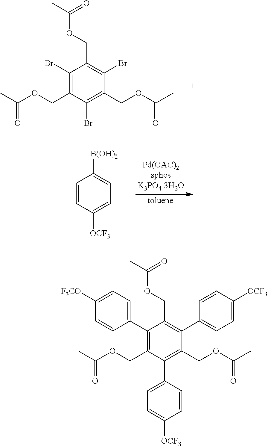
C1(Br)=C(COC(=O)C)C(Br)=C(COC(=O)C)C(Br)=C1COC(=O)C.[toluene].C1=CC([OCF3])=CC=C1[B(OH)2].C1(C2=CC=C([F3CO])C=C2)=C(COC(=O)C)C(C2=CC=C([OCF3])C=C2)=C(COC(=O)C)C(C2=CC=C([OCF3])C=C2)=C1COC(=O)C
